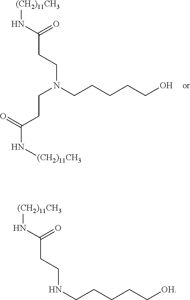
[(CH2)11CH3]NC(CCN(CCCCCO)CCC(N[(CH2)11CH3])=O)=O.[(CH2)11CH3]NC(CCNCCCCC[OH])=O
